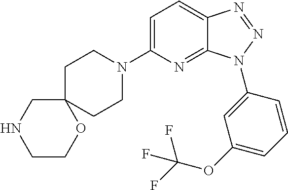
C1=C(N2CCC3(CC2)CNCCO3)N=C2C(=C1)N=NN2C1=CC(OC(F)(F)F)=CC=C1
